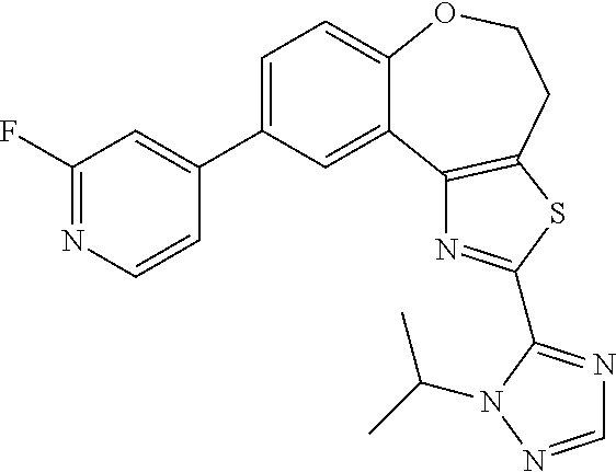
C1=C(C2=CC(F)=NC=C2)C=C2C(=C1)OCCC1=C2N=C(C2=NC=NN2C(C)C)S1
